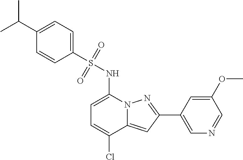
C1(C2=NN3C(=C2)C(Cl)=CC=C3NS(=O)(=O)C2=CC=C(C(C)C)C=C2)=CN=CC(OC)=C1
